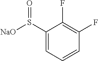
C1(S([NaO])=O)=CC=CC(F)=C1F
